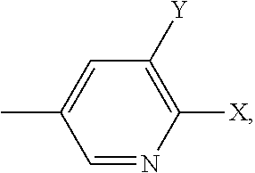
C1=C(C)C=NC([X])=C1[Y]
